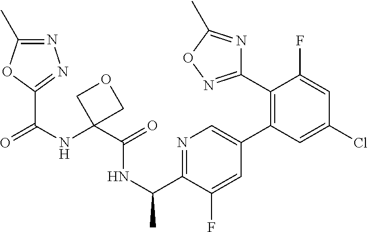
N1=C(C(NC(=O)C2(NC(=O)C3=NN=C(C)O3)COC2)C)C(F)=CC(C2=C(C3=NOC(C)=N3)C(F)=CC(Cl)=C2)=C1
